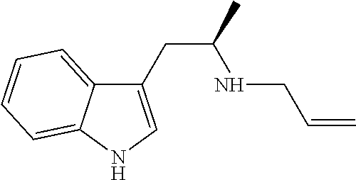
C1(CC(NCC=C)C)=CNC2=CC=CC=C12
